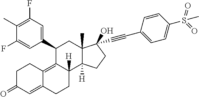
CC1=C(F)C=C(C2C3=C4C(=CC(=O)CC4)CCC3([H])C3([H])C(C)(C2)C(O)(C#CC2=CC=C(S(=O)(=O)C)C=C2)CC3)C=C1F
